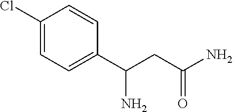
C1(Cl)=CC=C(C(CC(N)=O)N)C=C1
